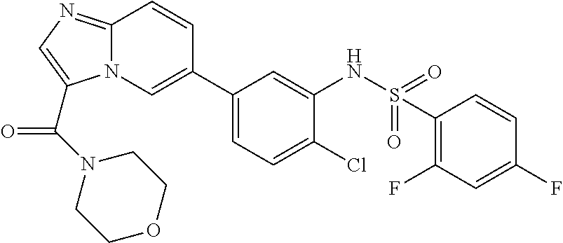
C12=NC=C(C(N3CCOCC3)=O)N1C=C(C1=CC=C(Cl)C(NS(=O)(=O)C3=C(F)C=C(F)C=C3)=C1)C=C2
